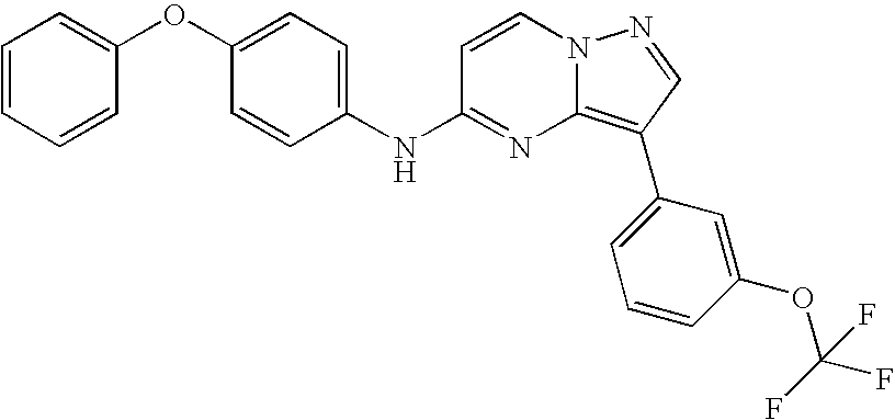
C1(OC2=CC=CC=C2)=CC=C(NC2=NC3=C(C4=CC=CC(OC(F)(F)F)=C4)C=NN3C=C2)C=C1
